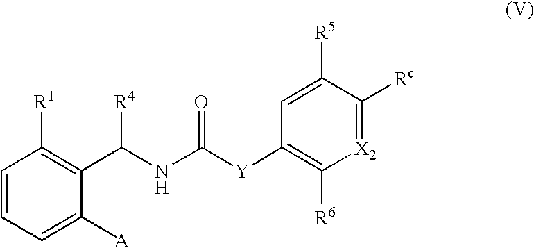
C1=C([A])C(C(NC([Y]C2=C([R6])[X2]=C([Rc])C([R5])=C2)=O)[R4])=C([R1])C=C1
